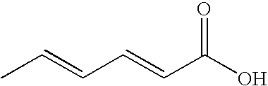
CC=CC=CC(O)=O
